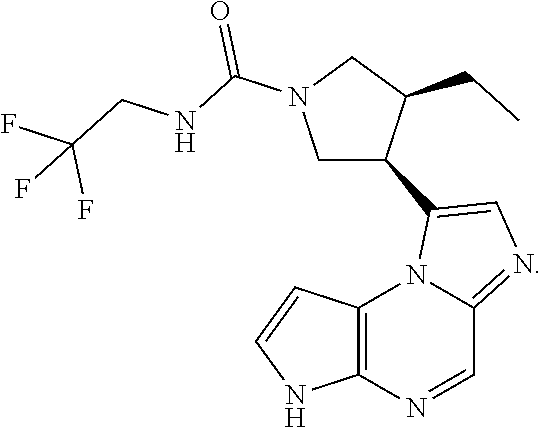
C12=C(N=CC3=NC=C(C4C(CC)CN(C(=O)NCC(F)(F)F)C4)N13)NC=C2
